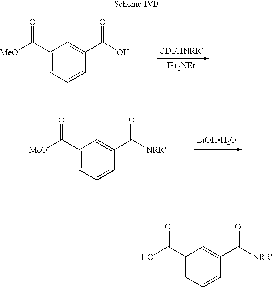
C1(C([NRR])=O)=CC(C([MeO])=O)=CC=C1.[LiOHH2O].C1(C(O)=O)=CC(C([MeO])=O)=CC=C1.C1(C([NRR])=O)=CC(C(O)=O)=CC=C1
